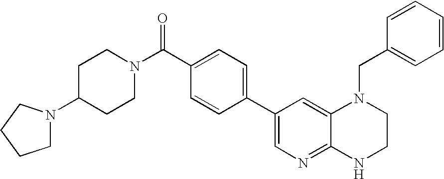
C1(C(N2CCC(N3CCCC3)CC2)=O)=CC=C(C2=CN=C3C(=C2)N(CC2=CC=CC=C2)CCN3)C=C1
